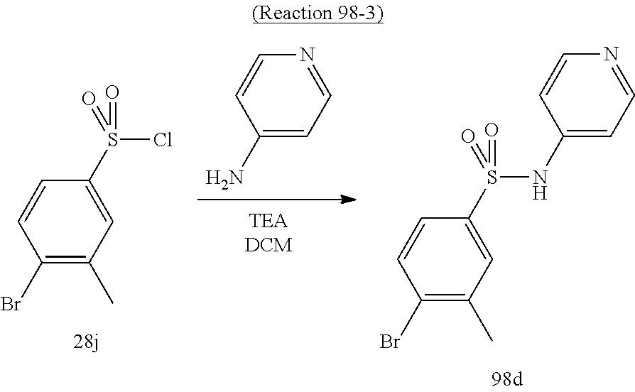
C1(N)=CC=NC=C1.C1(Br)=C(C)C=C(S(=O)(NC2=CC=NC=C2)=O)C=C1.C1(Br)=C(C)C=C(S(=O)(Cl)=O)C=C1
